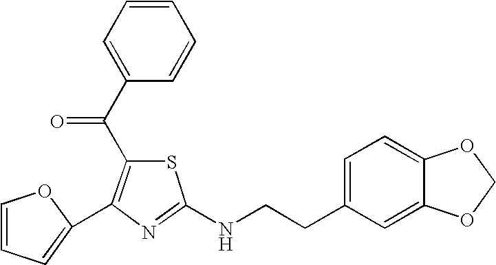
C1=CC=C(C2=C(C(C3=CC=CC=C3)=O)SC(NCCC3=CC=C4C(=C3)OCO4)=N2)O1
